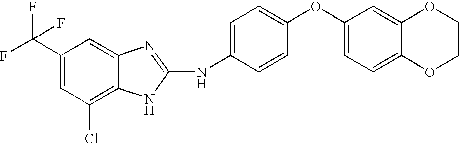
C1=C(C(F)(F)F)C=C2C(=C1Cl)NC(NC1=CC=C(OC3=CC=C4C(=C3)OCCO4)C=C1)=N2
